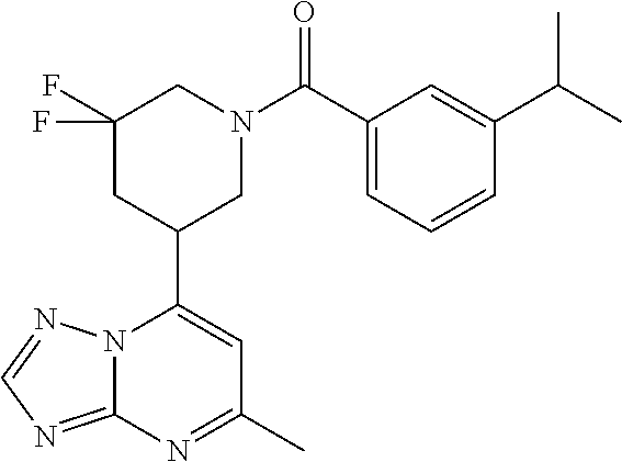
N12C(=NC=N1)N=C(C)C=C2C1CN(C(=O)C2=CC=CC(C(C)C)=C2)CC(F)(F)C1
